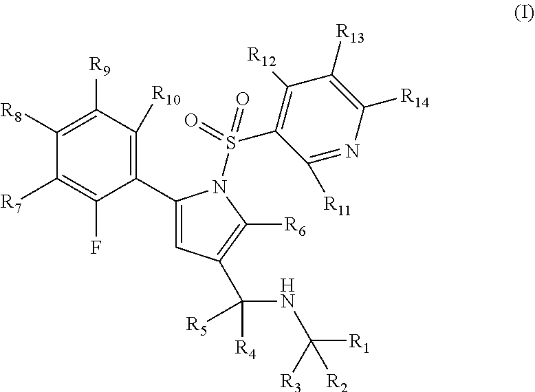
C1([R7])=C(F)C(C2=CC(C(NC([R1])([R3])[R2])([R4])[R5])=C([R6])N2S(C2=C([R12])C([R13])=C([R14])N=C2[R11])(=O)=O)=C([R10])C([R9])=C1[R8]
